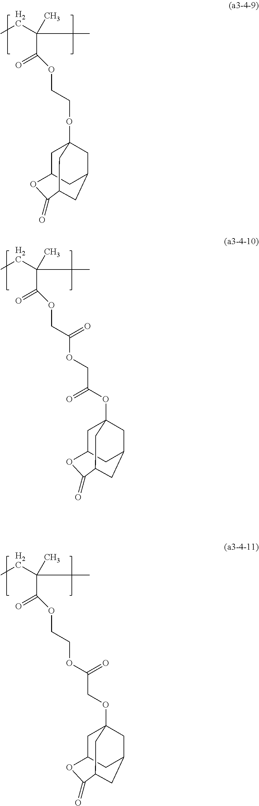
CCC(C)(C)C(=O)OCCOC12CC3CC(C(=O)OC(C3)C1)C2.CCC(C)(C)C(=O)OCC(=O)OCC(=O)OC12CC3CC(C(=O)OC(C3)C1)C2.CCC(C)(C)C(=O)OCCOC(COC12CC3CC(C(=O)OC(C3)C1)C2)=O
